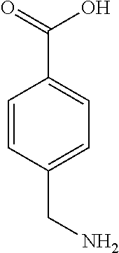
C1=CC(CN)=CC=C1C(=O)O
